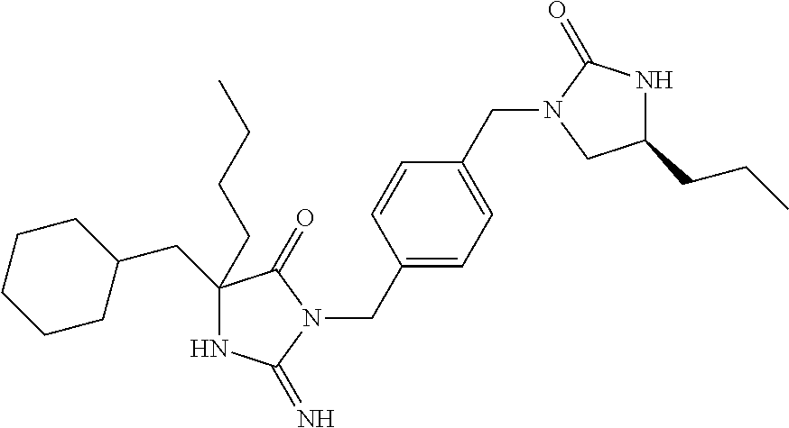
N1C(=N)N(CC2=CC=C(CN3CC(CCC)NC3=O)C=C2)C(=O)C1(CC1CCCCC1)CCCC
